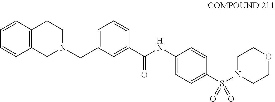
C1=CC2=C(C=C1)CN(CC1=CC=CC(C(=O)NC3=CC=C(S(N4CCOCC4)(=O)=O)C=C3)=C1)CC2
